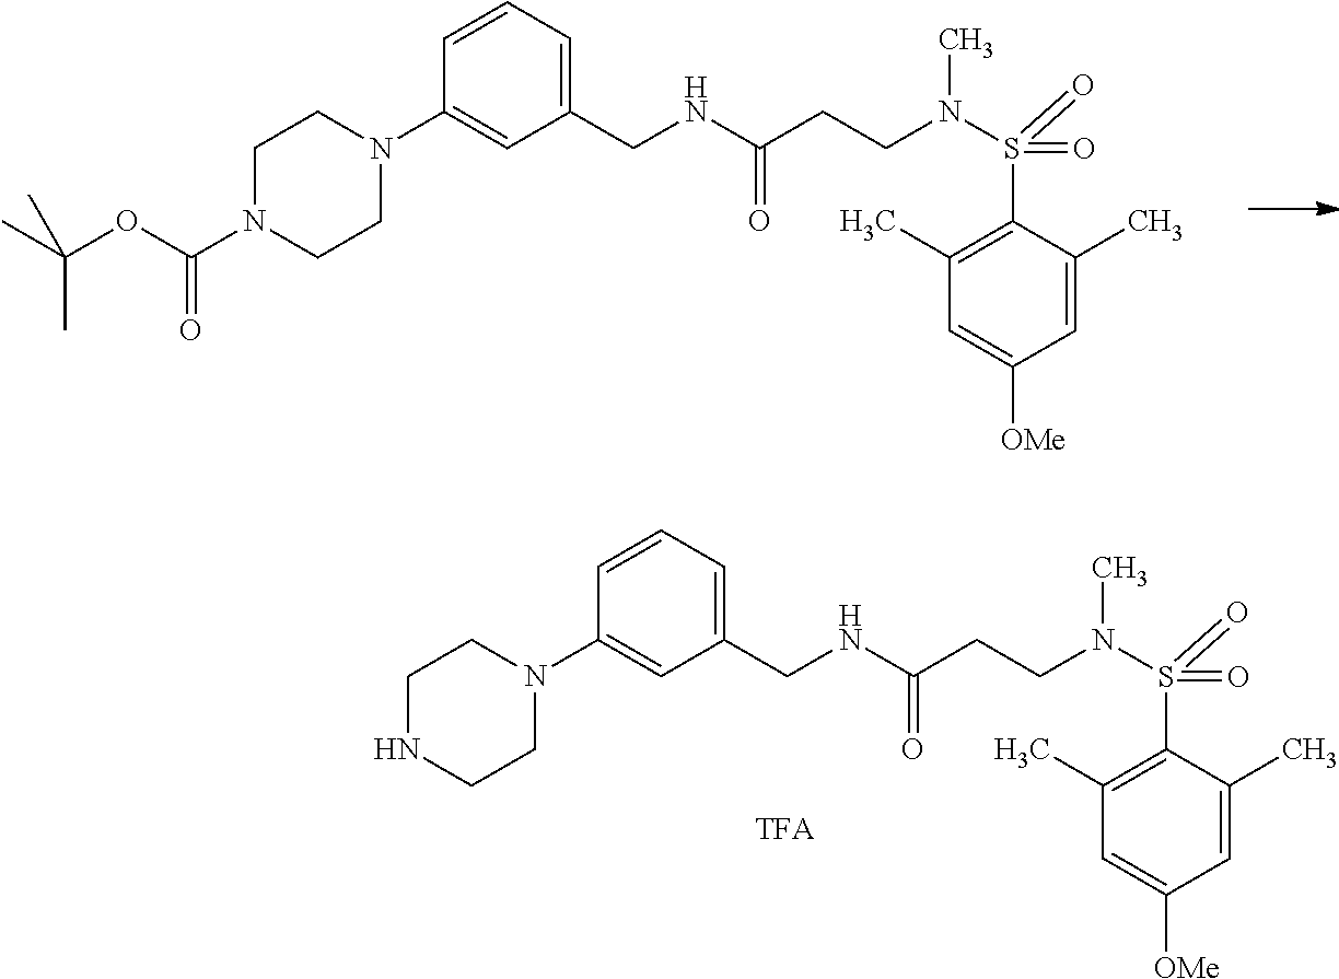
C1(C)=CC([OMe])=CC(C)=C1S(=O)(N(C)CCC(=O)NCC1=CC=CC(N2CCN(C(OC(C)(C)C)=O)CC2)=C1)=O.C1(C)=CC([OMe])=CC(C)=C1S(=O)(N(C)CCC(=O)NCC1=CC=CC(N2CCNCC2)=C1)=O
